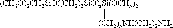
[(CH2)3NH(CH2)2NH2][(CH3O)2CH2SiO((CH3)2SiO)zSi(OCH3)2]
